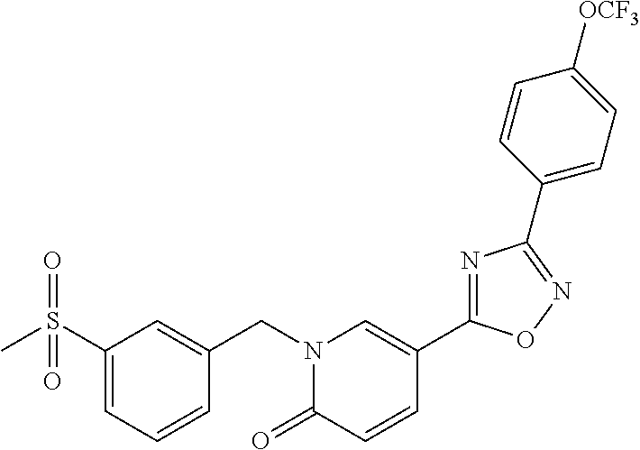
C1(S(C)(=O)=O)=CC=CC(CN2C(=O)C=CC(C3=NC(C4=CC=C([OCF3])C=C4)=NO3)=C2)=C1
